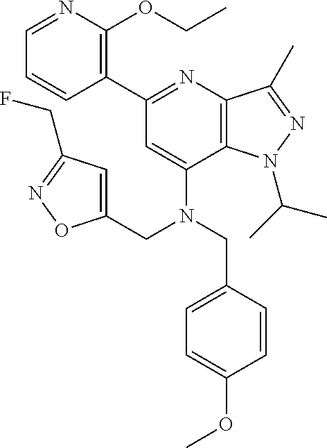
C12=C(N(C(C)C)N=C1C)C(N(CC1=CC(CF)=NO1)CC1=CC=C(OC)C=C1)=CC(C1=C(OCC)N=CC=C1)=N2
